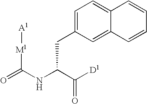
[A1][M1]C(=O)NC(C([D1])=O)CC1=CC=C2C(=C1)C=CC=C2
